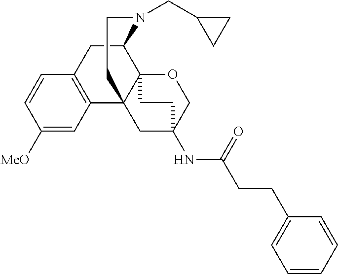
C1([MeO])=CC2=C(C=C1)CC1C34C2(CC(NC(CCC2=CC=CC=C2)=O)(CO3)CC4)CCN1CC1CC1
